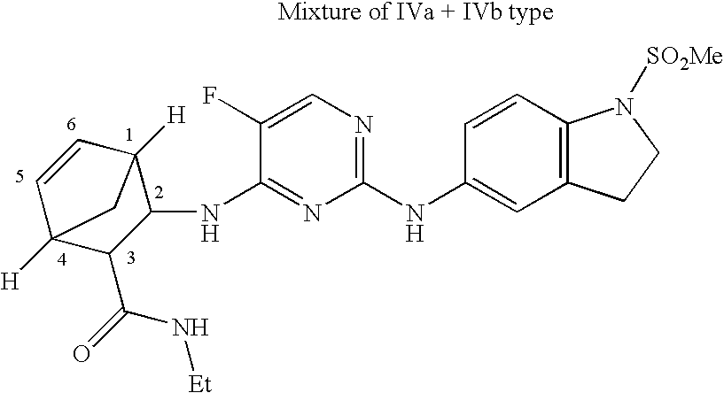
C1(NC2=CC3=C(C=C2)N([SO2Me])CC3)=NC=C(F)C(NC2C3([H])C=CC([H])(C2C(=O)N[Et])C3)=N1
